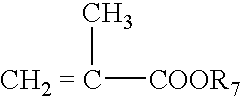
[CH2 = C]([COOR7])C
